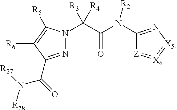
C(C(N([R2])C1=N[X5]:[X6]:[Z]1)=O)([R3])([R4])N1N=C(C(=O)N([R27])[R28])C([R6])=C1[R5]
